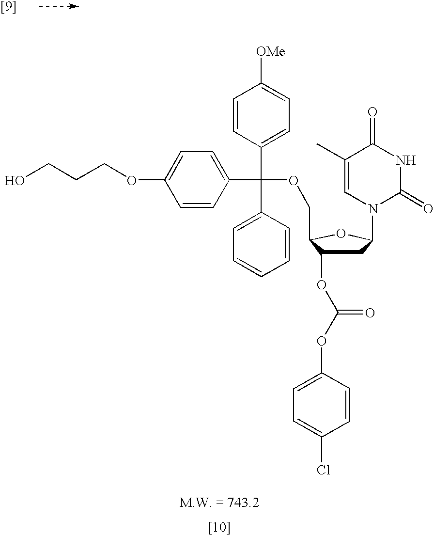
OCCCOC1=CC=C(C(C2=CC=C([OMe])C=C2)(C2=CC=CC=C2)OCC2C(OC(OC3=CC=C(Cl)C=C3)=O)CC(N3C(=O)NC(=O)C(C)=C3)O2)C=C1
